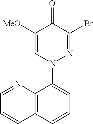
C1([MeO])=CN(C2=CC=CC3=C2N=CC=C3)N=C(Br)C1=O
